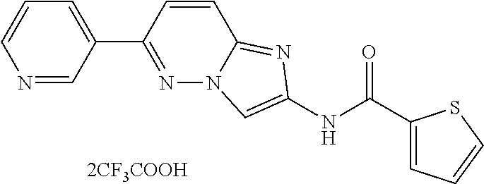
N1=CC(C2=NN3C(=NC(NC(C4=CC=CS4)=O)=C3)C=C2)=CC=C1.[2CF3COOH]
